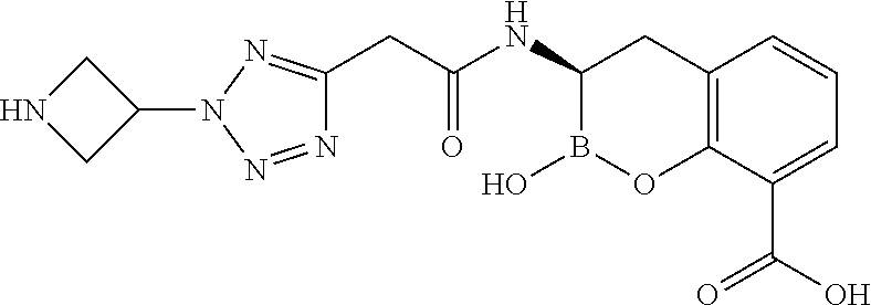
C1NCC1N1N=NC(CC(NC2B(O)OC3=C(C2)C=CC=C3C(O)=O)=O)=N1
